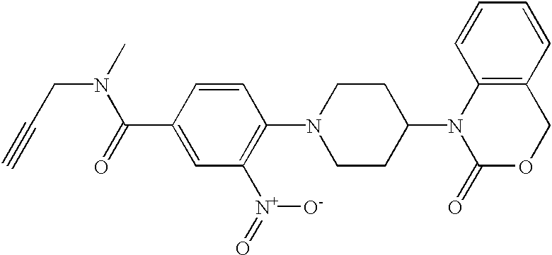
N1(C2CCN(C3=C([N+]([O-])=O)C=C(C(N(CC#C)C)=O)C=C3)CC2)C2=C(COC1=O)C=CC=C2
